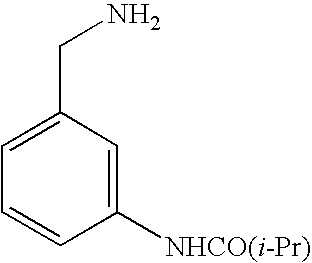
C1([NHCO(i-Pr)])=CC(CN)=CC=C1
